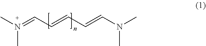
CN(C)=CC=CC=CN(C)C
